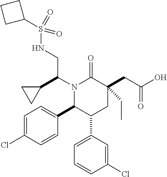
N1(C(C2CC2)CNS(C2CCC2)(=O)=O)C(C2=CC=C(Cl)C=C2)C(C2=CC=CC(Cl)=C2)CC(CC(=O)O)(CC)C1=O
